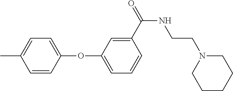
C1=C(C)C=CC(OC2=CC=CC(C(NCCN3CCCCC3)=O)=C2)=C1
